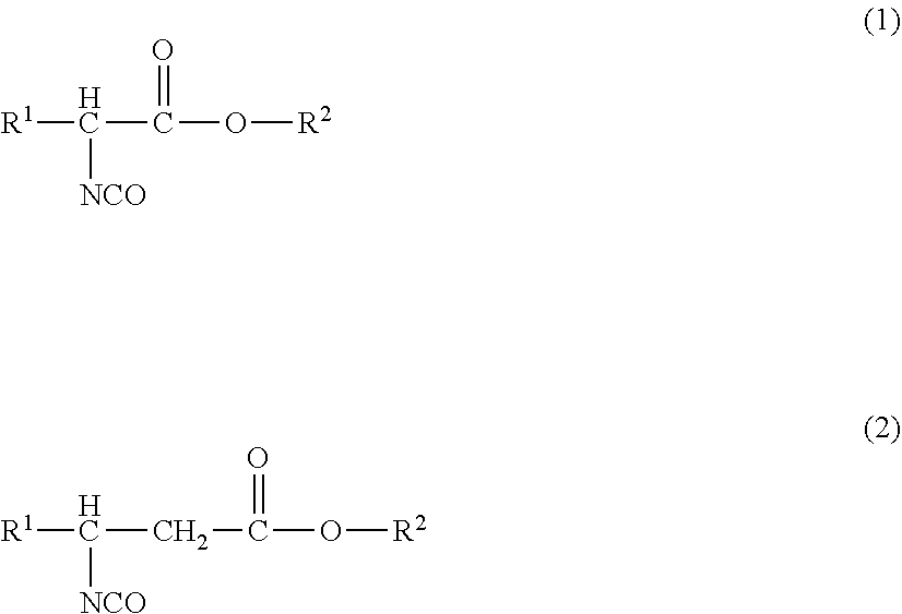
[R1]C([NCO])C(=O)O[R2].[R1]C([NCO])CC(=O)O[R2]
